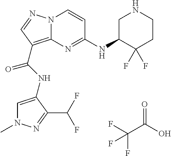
N12C(=C(C(NC3=CN(C)N=C3C(F)F)=O)C=N1)N=C(NC1C(F)(F)CCNC1)C=C2.C(C(=O)O)(F)(F)F
